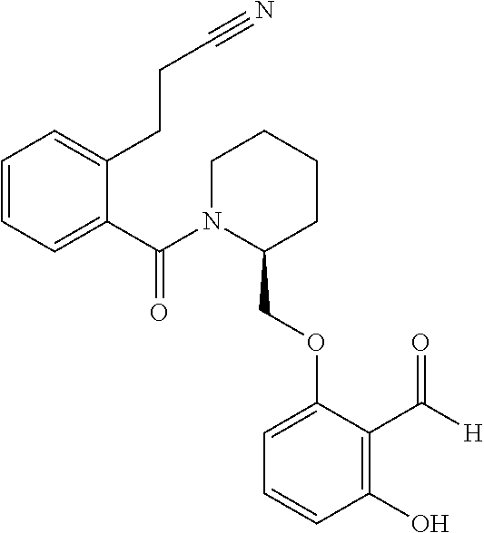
C1=CC=C(C(N2C(COC3=CC=CC(O)=C3C([H])=O)CCCC2)=O)C(CCC#N)=C1
